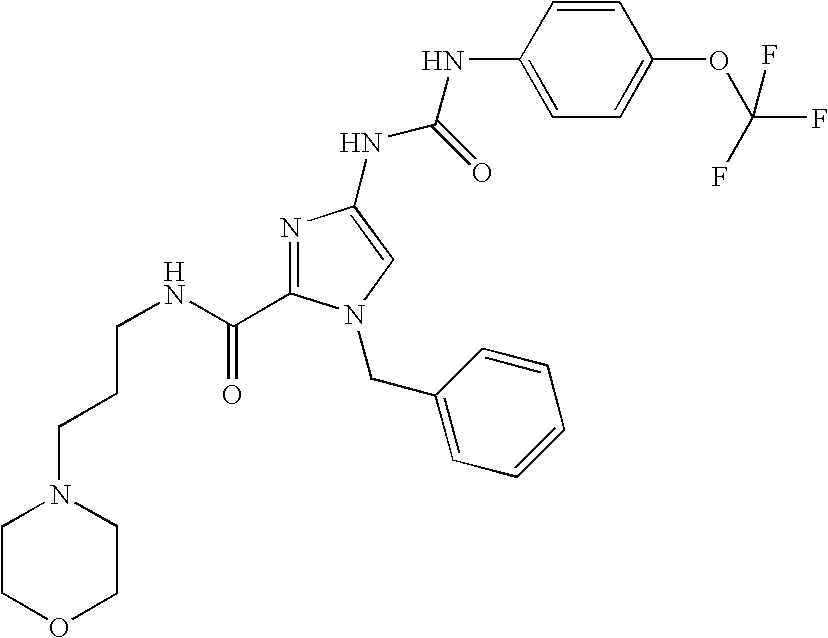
C(NC(=O)C1=NC(NC(NC2=CC=C(OC(F)(F)F)C=C2)=O)=CN1CC1=CC=CC=C1)CCN1CCOCC1
